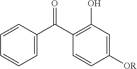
C1=C(C(C2=C(O)C=C([OR])C=C2)=O)C=CC=C1
